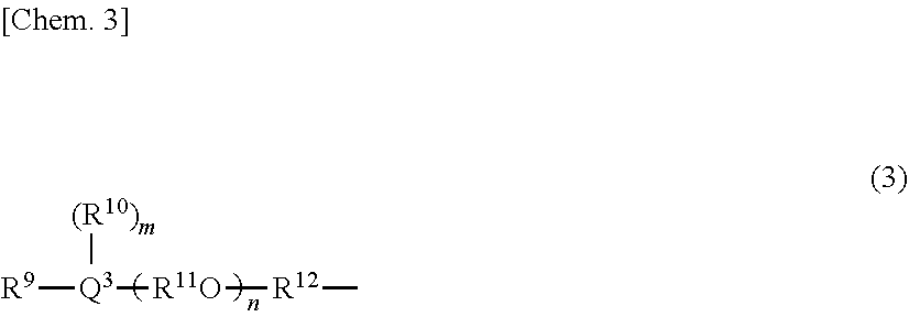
[R9][Q3]([R11O][R12]C)[(R10)m]
